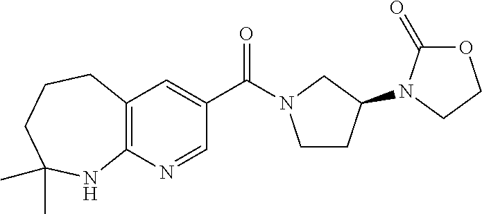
C(C1=CC2=C(N=C1)NC(C)(C)CCC2)(=O)N1CCC(N2C(=O)OCC2)C1
